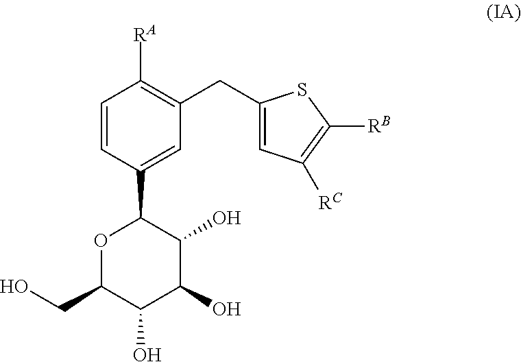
O1C(CO)C(O)C(O)C(O)C1C1=CC(CC2=CC([RC])=C([RB])S2)=C([RA])C=C1
